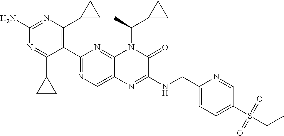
C1(N)=NC(C2CC2)=C(C2=NC=C3C(=N2)N(C(C)C2CC2)C(=O)C(NCC2=CC=C(S(CC)(=O)=O)C=N2)=N3)C(C2CC2)=N1
